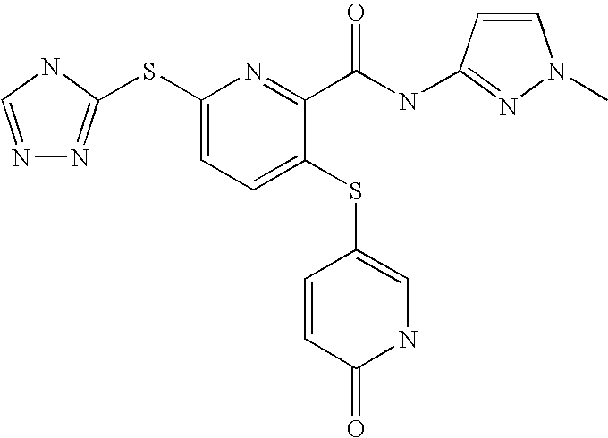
N1=CNC(SC2=CC=C(SC3=CNC(=O)C=C3)C(C(NC3=NN(C)C=C3)=O)=N2)=N1
